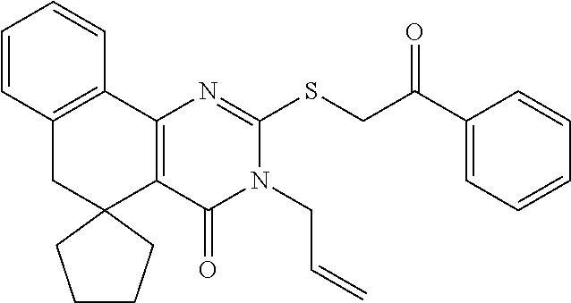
C12=C(C3=C(CC14CCCC4)C=CC=C3)N=C(SCC(C1=CC=CC=C1)=O)N(CC=C)C2=O
